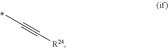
CC#C[R24]
